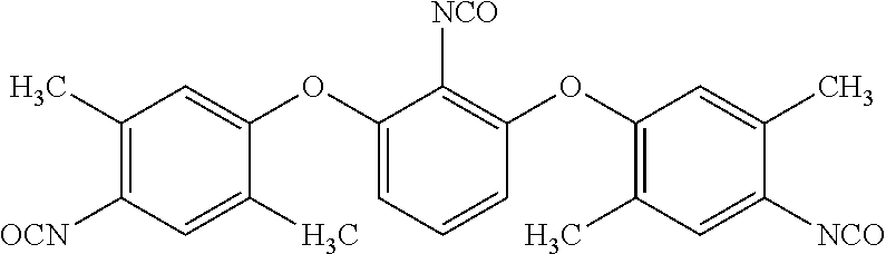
C1(C)=C([OCN])C=C(C)C(OC2=CC=CC(OC3=C(C)C=C([NCO])C(C)=C3)=C2[NCO])=C1
